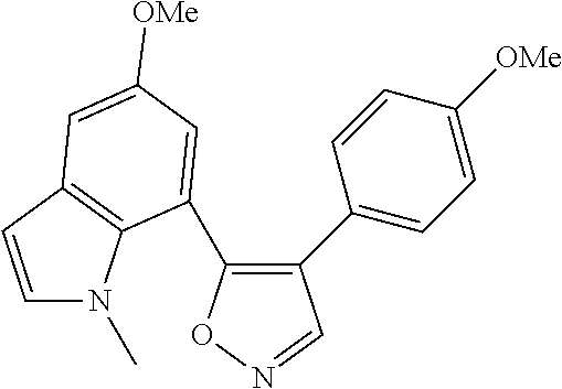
C1(C2=CC=C([OMe])C=C2)=C(C2=CC([OMe])=CC3=C2N(C)C=C3)ON=C1
